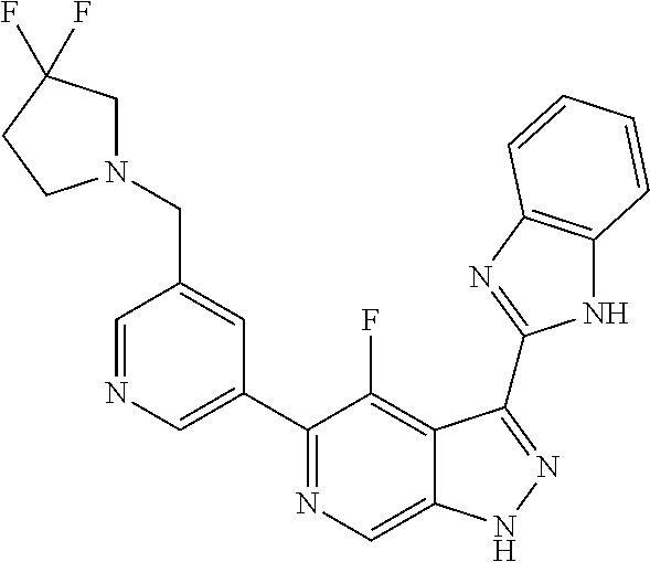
C1=NC=C(C2=NC=C3C(=C2F)C(C2=NC4=C(N2)C=CC=C4)=NN3)C=C1CN1CC(F)(F)CC1
